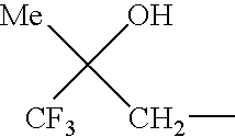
[Me]C(CC)(O)[CF3]
